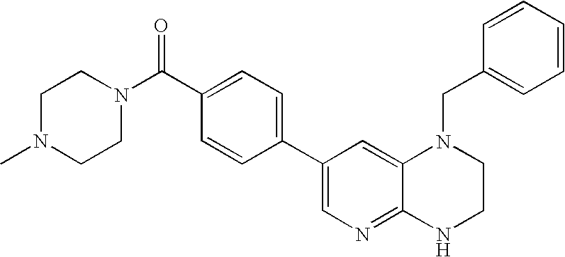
C1(C(N2CCN(C)CC2)=O)=CC=C(C2=CN=C3C(=C2)N(CC2=CC=CC=C2)CCN3)C=C1
